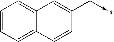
C12=CC=CC=C1C=CC(C->C)=C2
